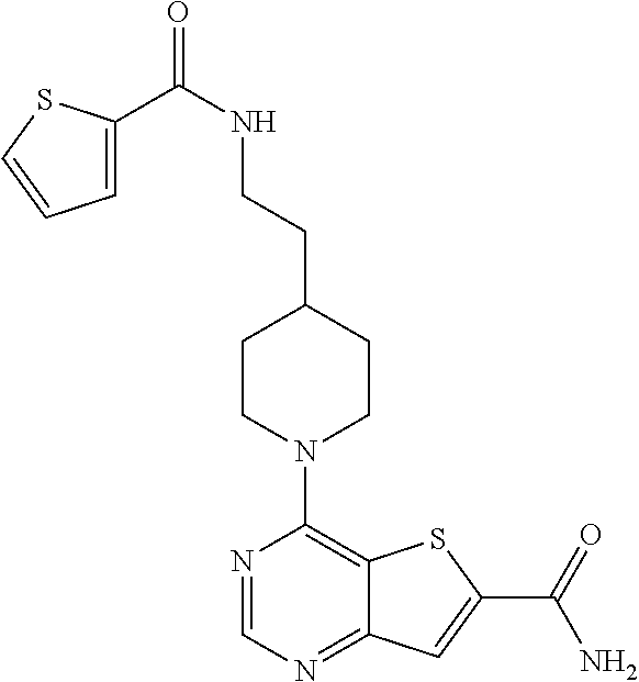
N1=CN=C2C(=C1N1CCC(CCNC(=O)C3=CC=CS3)CC1)SC(C(=O)N)=C2
